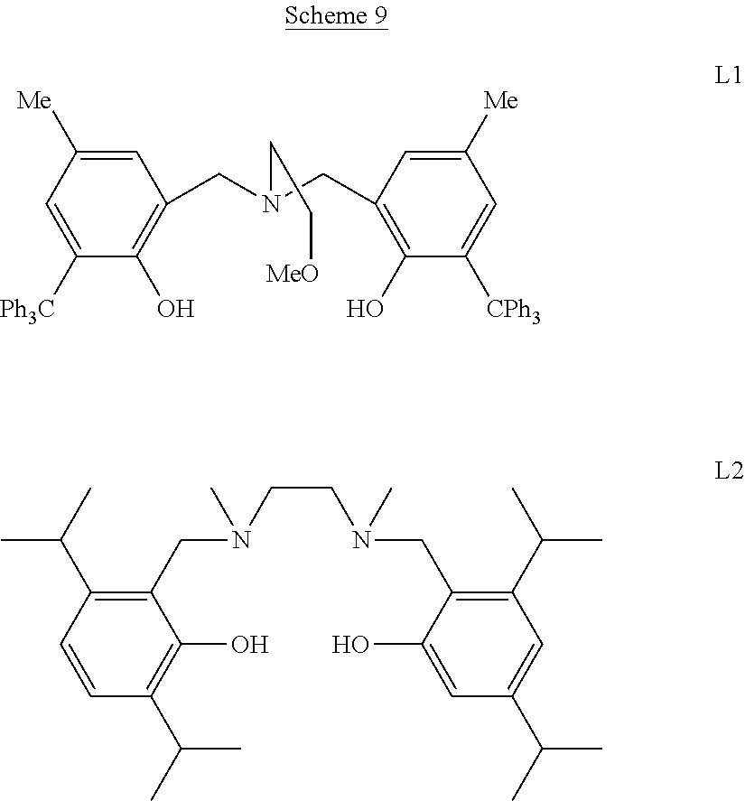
C1=C([Me])C=C([Ph3C])C(O)=C1CN(CC1=C(O)C([CPh3])=CC([Me])=C1)CC[MeO].C1(CN(CCN(CC2=C(C(C)C)C=C(C(C)C)C=C2O)C)C)=C(C(C)C)C=CC(C(C)C)=C1O
